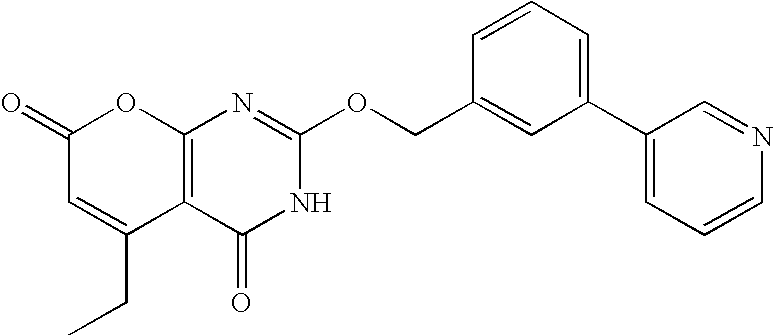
C12=C(C(=O)NC(OCC3=CC(C4=CC=CN=C4)=CC=C3)=N1)C(CC)=CC(=O)O2
